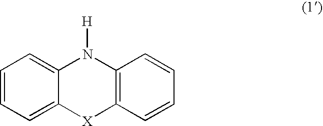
C1=CC=C2C(=C1)N([H])C1=C([X]2)C=CC=C1
